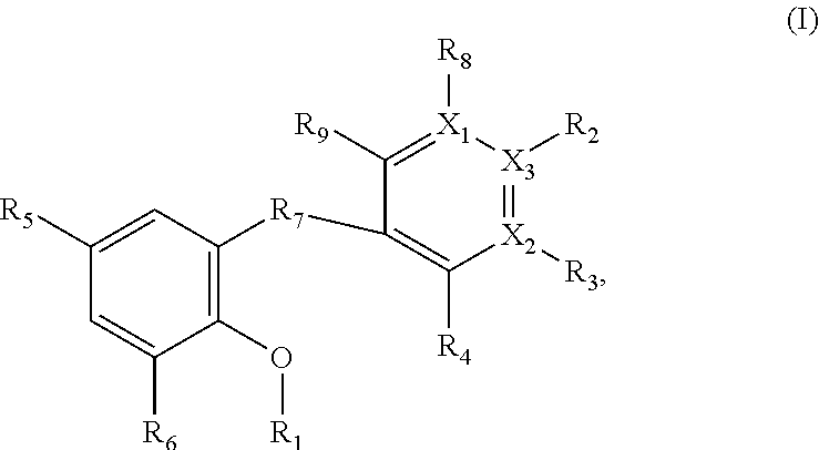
C1([R5])=CC([R7]C2=C([R4])[X2]([R3])=[X3]([R2])[X1]([R8])=C2[R9])=C(O[R1])C([R6])=C1
